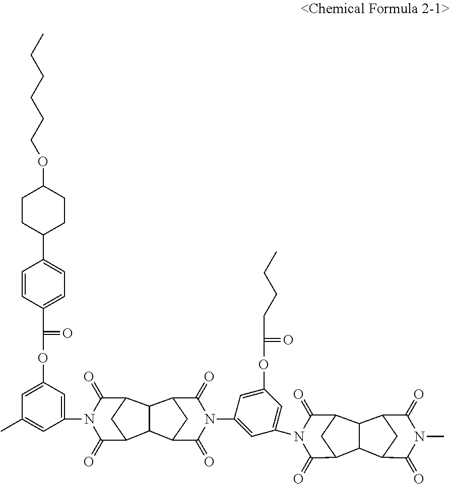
C1(=O)N(C2=CC(OC(=O)C3=CC=C(C4CCC(OCCCCCC)CC4)C=C3)=CC(C)=C2)C(=O)C2CC1C1C2C2C(=O)N(C3=CC(N4C(=O)C5CC(C4=O)C4C5C5C(=O)N(C)C(=O)C4C5)=CC(OC(=O)CCCC)=C3)C(=O)C1C2
